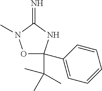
O1C(C(C)(C)C)(C2=CC=CC=C2)NC(=N)N1C
